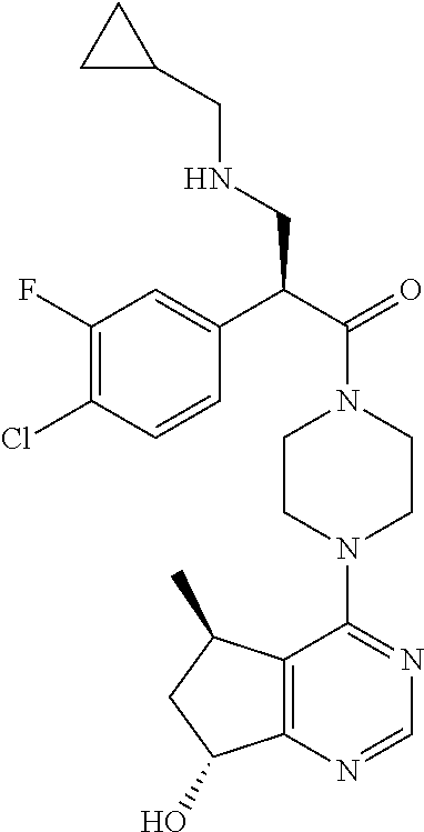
C1(F)=C(Cl)C=CC(C(C(=O)N2CCN(C3=NC=NC4=C3C(C)CC4O)CC2)CNCC2CC2)=C1
